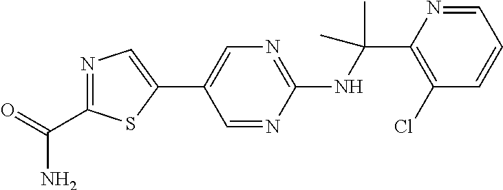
C1(NC(C2=C(Cl)C=CC=N2)(C)C)=NC=C(C2=CN=C(C(=O)N)S2)C=N1
